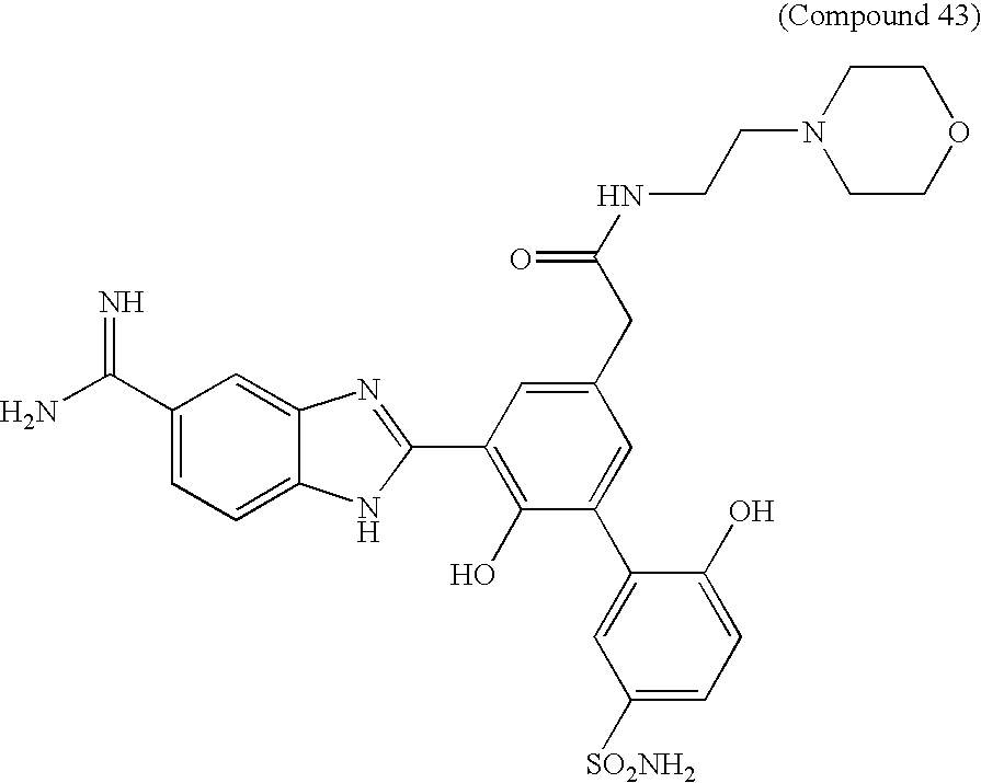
C1(C(N)=N)=CC=C2C(=C1)N=C(C1=C(O)C(C3=CC([SO2NH2])=CC=C3O)=CC(CC(NCCN3CCOCC3)=O)=C1)N2
